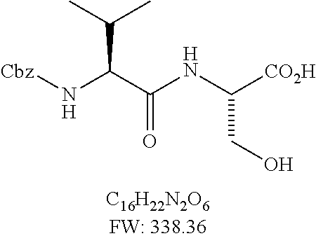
N(C(C(NC(CO)[CO2H])=O)C(C)C)[Cbz]
